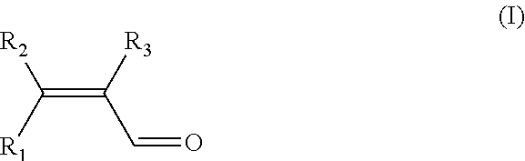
C(=C([R3])C=O)([R1])[R2]
